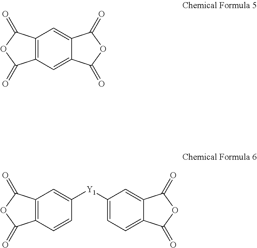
C12=C(C=C3C(=C1)C(=O)OC3=O)C(=O)OC2=O.C12=C(C=CC([Y1]C3=CC=C4C(=C3)C(=O)OC4=O)=C1)C(=O)OC2=O
